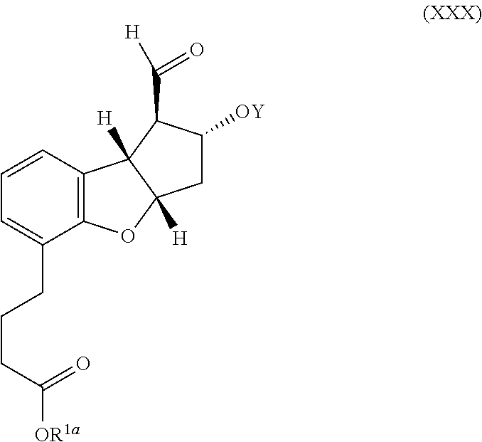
C1=CC2=C(C(CCCC([OR1a])=O)=C1)OC1([H])C2([H])C(C(=O)[H])C([OY])C1
